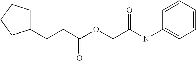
C(CC(OC(C(NC1=CC=CC=C1)=O)C)=O)C1CCCC1
